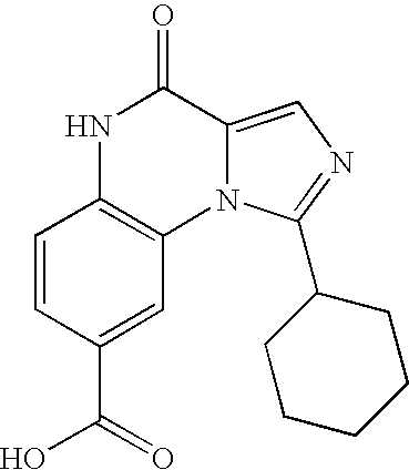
N12C(=CN=C1C1CCCCC1)C(=O)NC1=C2C=C(C(=O)O)C=C1
